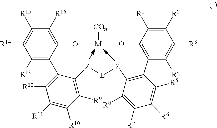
C1([R13])=C2C(=C([R16])C([R15])=C1[R14])O[M]([(X)n])OC1=C(C([R4])=C([R3])C([R2])=C1[R1])C1=C([Z][L][Z]C3=C([R9])C([R10])=C([R11])C([R12])=C23)C([R8])=C([R7])C([R6])=C1[R5]
